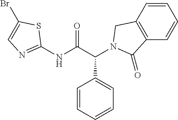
C1(NC(C(C2=CC=CC=C2)N2CC3=C(C=CC=C3)C2=O)=O)=NC=C(Br)S1
